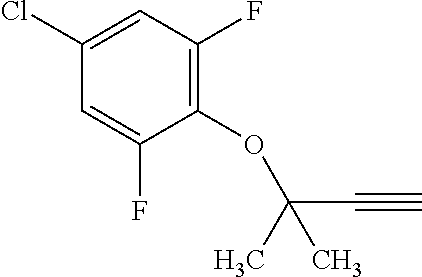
C1(OC(C#C)(C)C)=C(F)C=C(Cl)C=C1F
